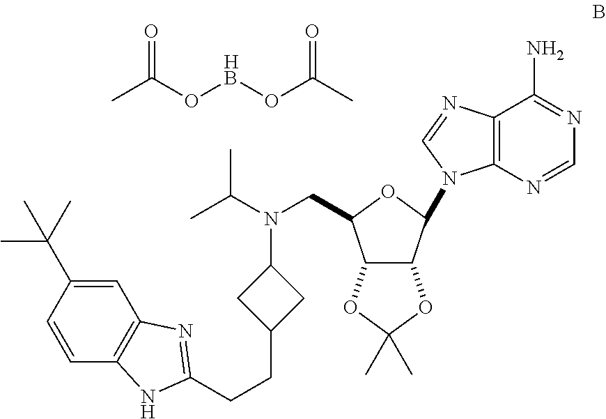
C1=C(C(C)(C)C)C=CC2=C1N=C(CCC1CC(N(CC3C4C(C(N5C6=C(C(N)=NC=N6)N=C5)O3)OC(C)(C)O4)C(C)C)C1)N2.CC(O[HB]OC(C)=O)=O
